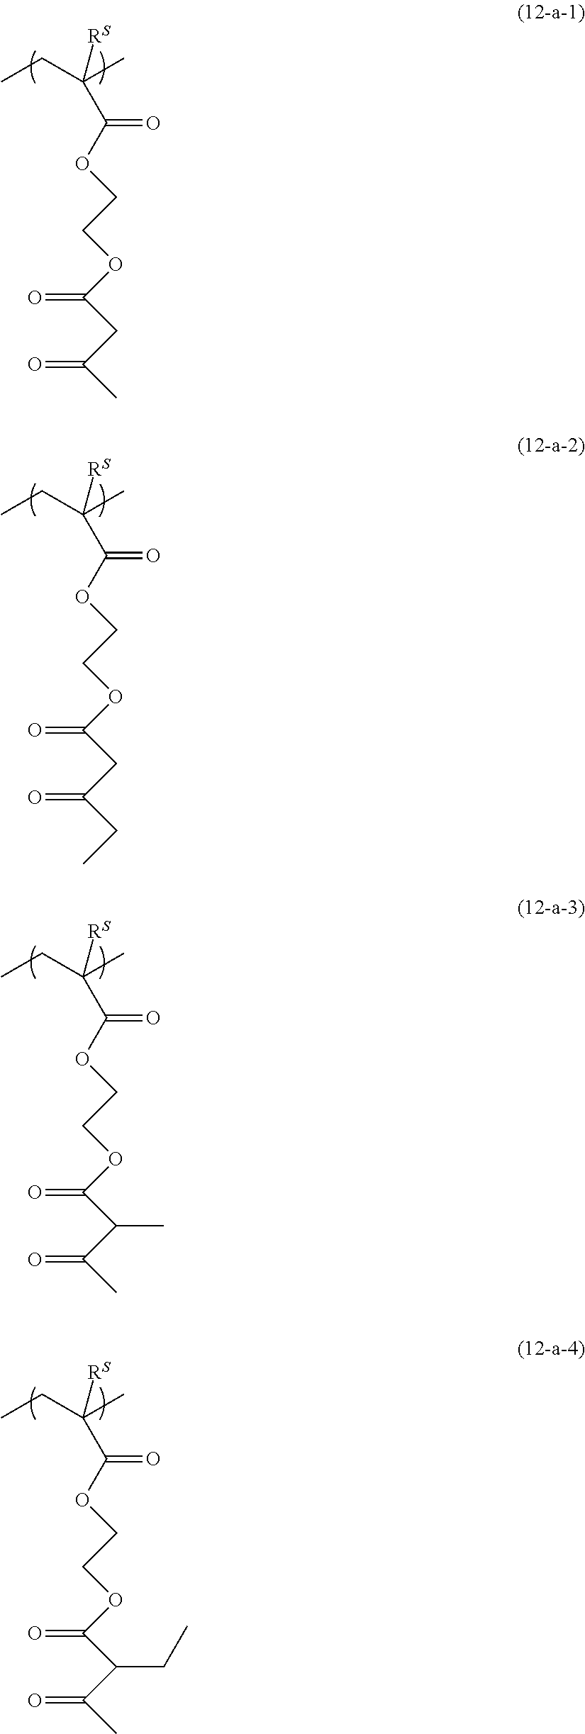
CCC(C)([RS])C(OCCOC(CC(=O)C)=O)=O.CCC(C)([RS])C(OCCOC(CC(=O)CC)=O)=O.CCC(C)([RS])C(OCCOC(C(C(=O)C)C)=O)=O.CCC(C)([RS])C(OCCOC(C(C(=O)C)CC)=O)=O
